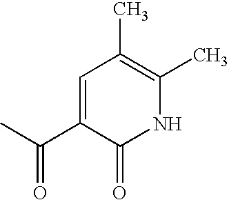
CC(C1=CC(C)=C(C)NC1=O)=O
